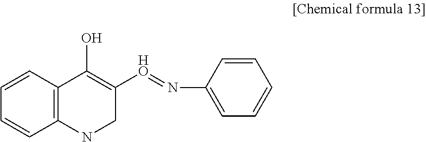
C12=C(NCC([HO]=NC3=CC=CC=C3)=C1O)C=CC=C2
